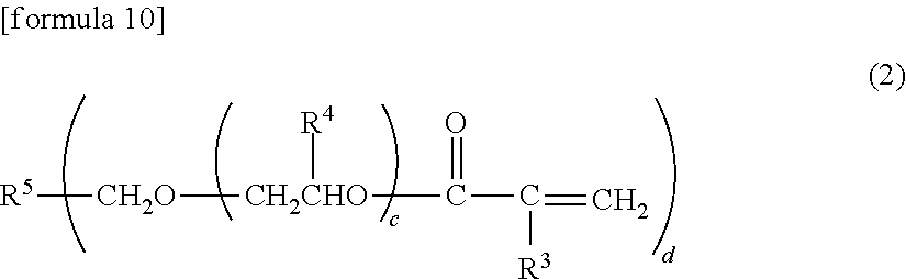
[CH2O]([CH2CHO]([R4])C(C([R3])=C)=O)[R5]
